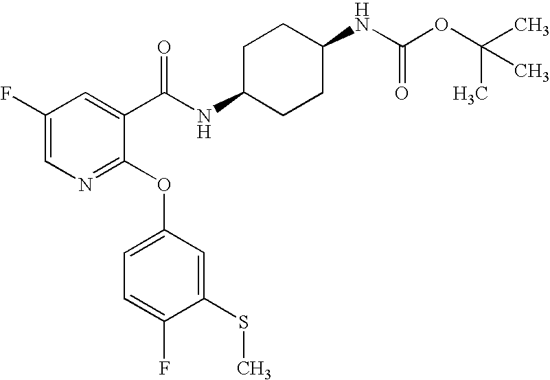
C1=C(F)C=C(C(NC2CCC(NC(OC(C)(C)C)=O)CC2)=O)C(OC2=CC=C(F)C(SC)=C2)=N1
